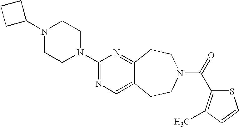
C1C(N2CCN(C3=NC=C4C(=N3)CCN(C(=O)C3=C(C)C=CS3)CC4)CC2)CC1
